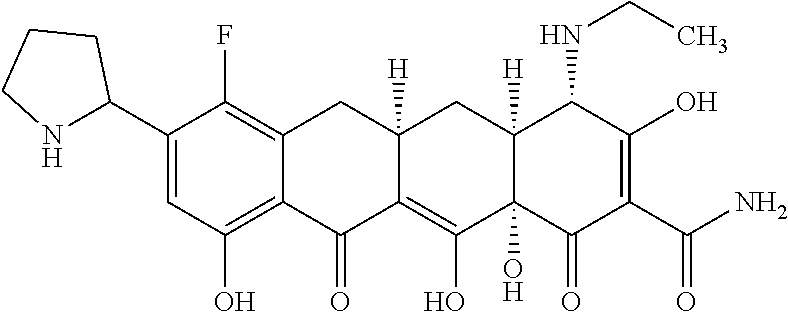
C1(C2NCCC2)=CC(O)=C2C(=C1F)CC1([H])CC3([H])C(NCC)C(O)=C(C(=O)N)C(=O)C3(O)C(O)=C1C2=O
